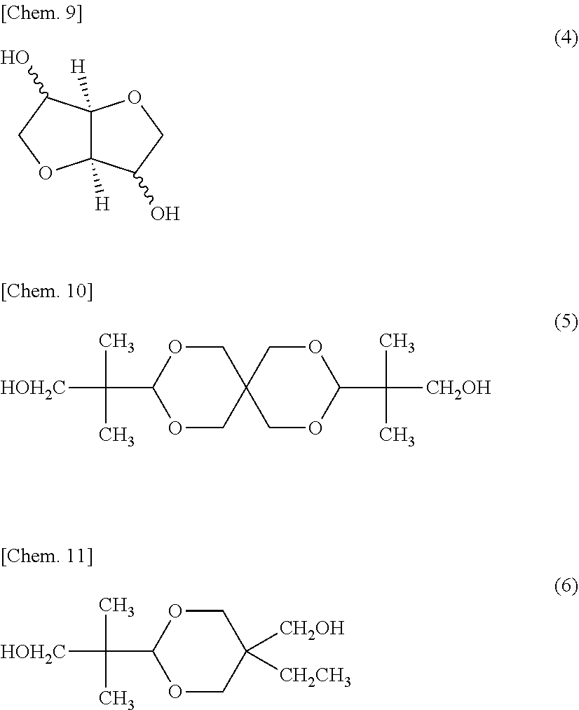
C12([H])C([H])(C(O)CO1)OCC2O.[HOH2C]C(C1OCC2(CO1)COC(C([CH2OH])(C)C)OC2)(C)C.[HOH2C]C(C1OCC([CH2OH])([CH2CH3])CO1)(C)C
